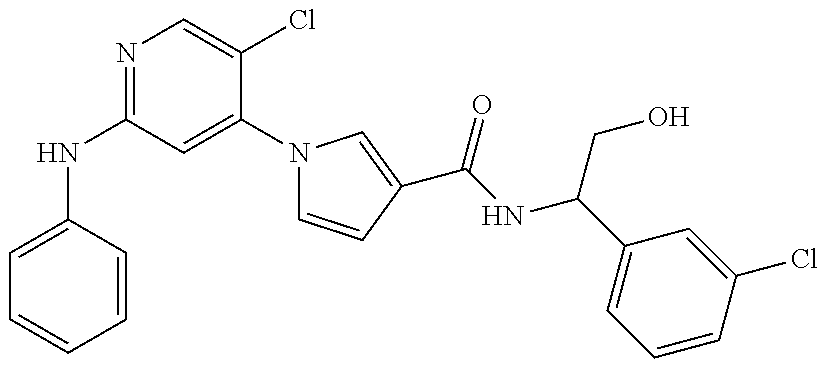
N(C1=NC=C(Cl)C(N2C=CC(C(NC(C3=CC=CC(Cl)=C3)CO)=O)=C2)=C1)C1=CC=CC=C1
